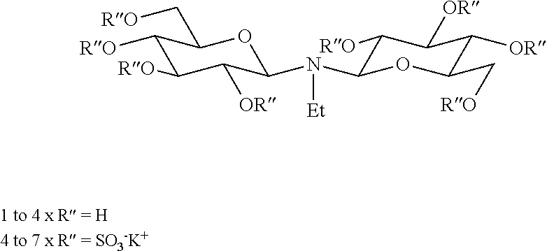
C1([RO])C(C[RO])OC(N(C2C([RO])C([OR])C([OR])C(C[RO])O2)[Et])C([OR])C1[RO]
